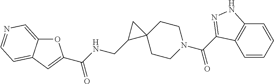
O1C2=CN=CC=C2C=C1C(NCC1C2(C1)CCN(C(=O)C1=NNC3=C1C=CC=C3)CC2)=O
